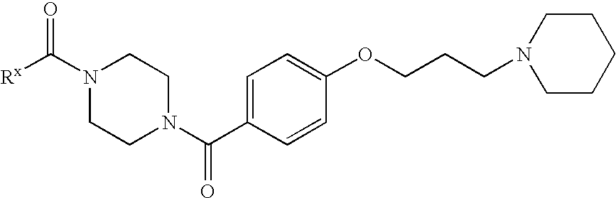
C1=C(C(N2CCN(C([Rx])=O)CC2)=O)C=CC(OCCCN2CCCCC2)=C1
